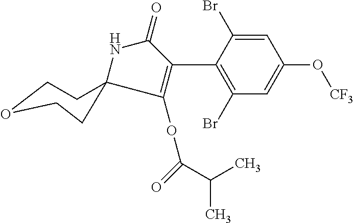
C1=C(Br)C(C2=C(OC(=O)C(C)C)C3(NC2=O)CCOCC3)=C(Br)C=C1O[CF3]
